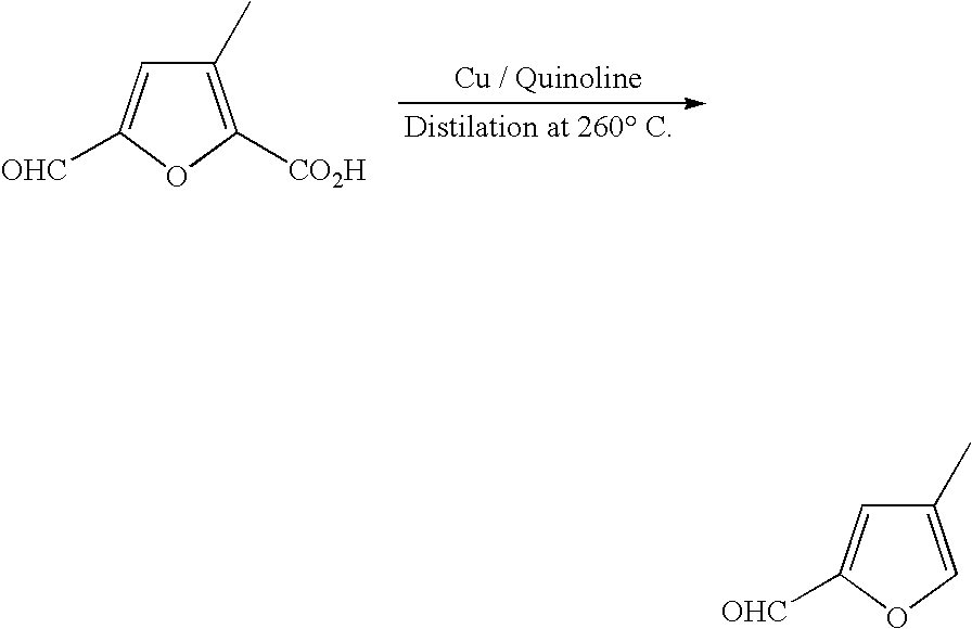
C1(C)=C([CO2H])OC([OHC])=C1.C1(C)=COC([OHC])=C1
